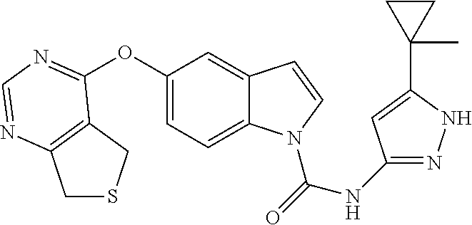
C1(OC2=NC=NC3=C2CSC3)=CC=C2C(=C1)C=CN2C(NC1=NNC(C2(C)CC2)=C1)=O
